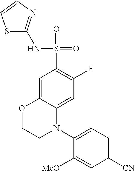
C1=C2C(=CC(F)=C1S(=O)(=O)NC1=NC=CS1)N(C1=CC=C([CN])C=C1[MeO])CCO2
